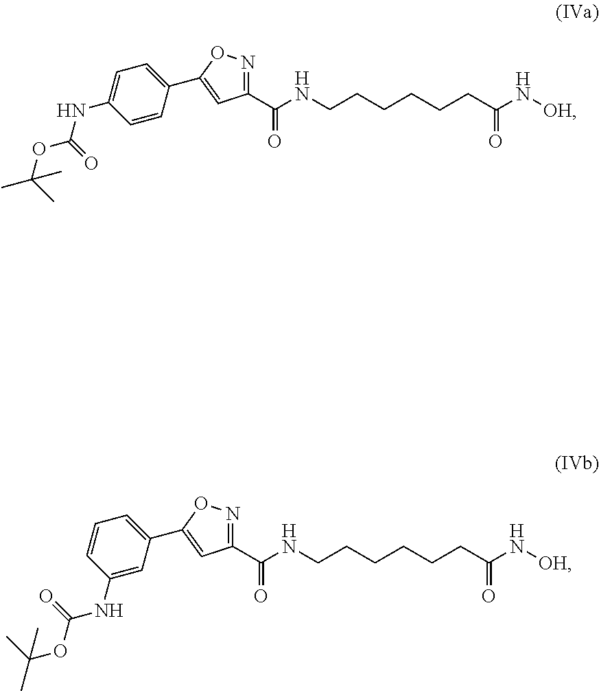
C1=CC(C2=CC(C(=O)NCCCCCCC(=O)N[OH])=NO2)=CC=C1NC(OC(C)(C)C)=O.C1(NC(=O)OC(C)(C)C)=CC(C2=CC(C(=O)NCCCCCCC(=O)N[OH])=NO2)=CC=C1
